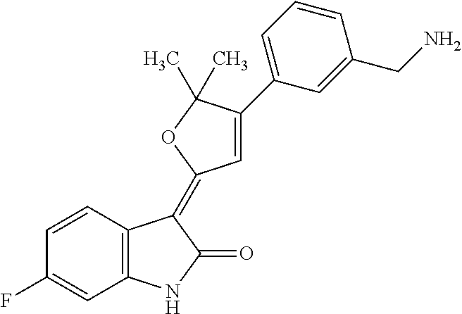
C1=CC(F)=CC2=C1C(=C1C=C(C3=CC=CC(CN)=C3)C(C)(C)O1)C(=O)N2
